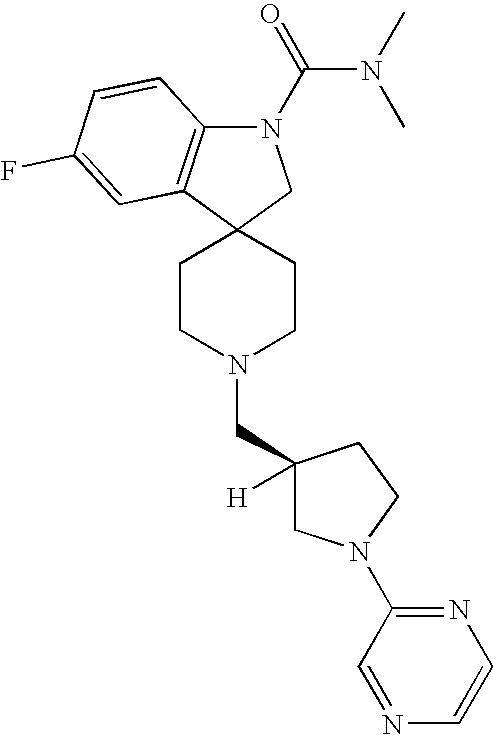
C1CN(CC2([H])CN(C3=NC=CN=C3)CC2)CCC12CN(C(=O)N(C)C)C1=C2C=C(F)C=C1
